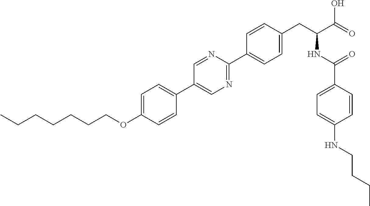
C(OC1=CC=C(C2=CN=C(C3=CC=C(CC(NC(=O)C4=CC=C(NCCCC)C=C4)C(=O)O)C=C3)N=C2)C=C1)CCCCCC
